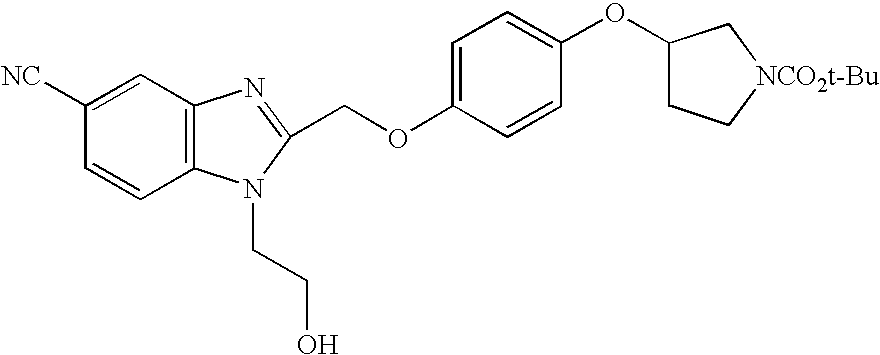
C1(COC2=CC=C(OC3CC[NCO2t-Bu]C3)C=C2)=NC2=C(N1CCO)C=CC([NC])=C2
